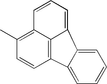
C1=C2C3=CC=CC4=C(C)C=CC(=C43)C2=CC=C1
